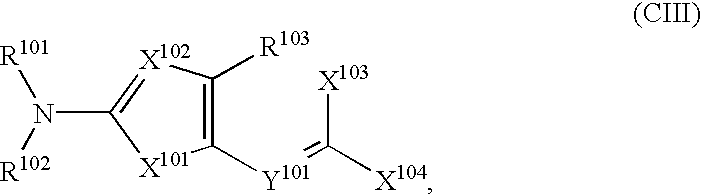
C1([Y101]=C([X103])[X104])=C([R103])[X102]=C(N([R102])[R101])[X101]1
